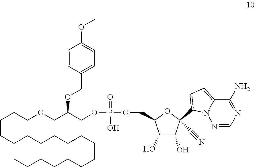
C1=C(C2(C#N)C(O)C(O)C(COP(OCC(OCC3=CC=C(OC)C=C3)COCCCCCCCCCCCCCCCCCC)(O)=O)O2)N2C(=C1)C(N)=NC=N2
